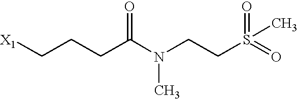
[X1]CCCC(N(CCS(=O)(=O)C)C)=O
